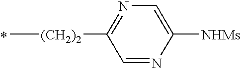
C[(CH2)2]C1=NC=C([NHMs])N=C1.*
